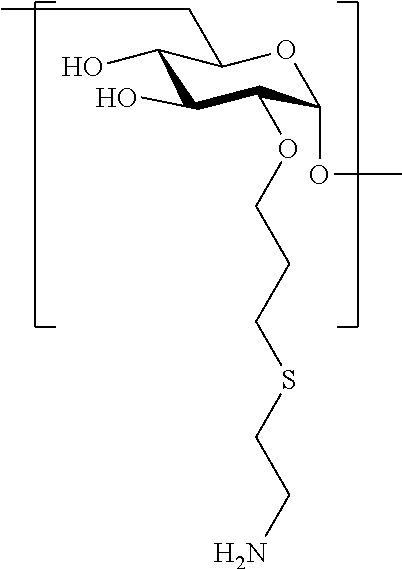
CCC1C(O)C(O)C(OCCCSCCN)C(OC)O1
